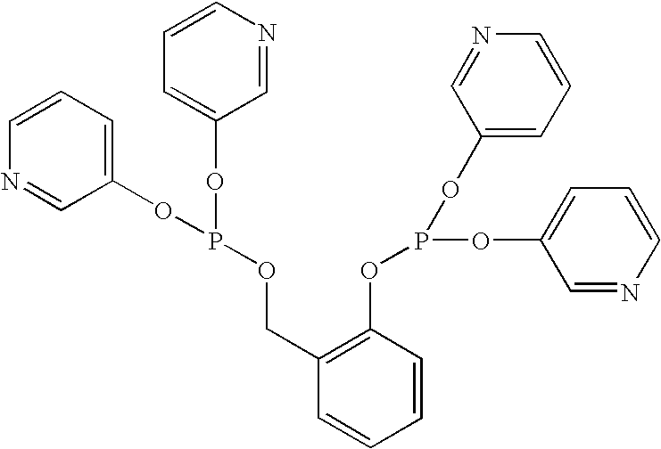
C1=CC=C(OP(OC2=CC=CN=C2)OCC2=C(OP(OC3=CC=CN=C3)OC3=CC=CN=C3)C=CC=C2)C=N1
